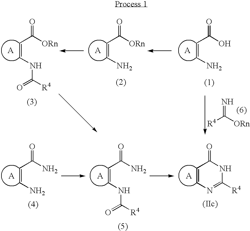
NC(C=CN)=O.NC(C=CNC([R4])=O)=O.N1C(=O)C=CN=C1[R4].[ORn]C(C=CNC([R4])=O)=O.[ORn]C(C=CN)=O.OC(C=CN)=O.[R4]C([ORn])=N
